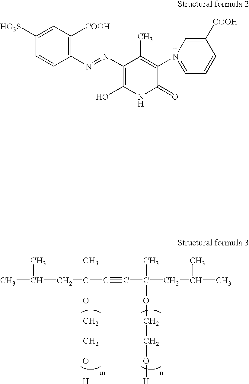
CC(CC(C#CC(CC(C)C)(C)OCCO[H])(C)OCCO[H])C.C1=C([HO3S])C=CC(N=NC2=C(O)NC(=O)C(N3=CC=CC([COOH])=C3)=C2C)=C1[COOH]
